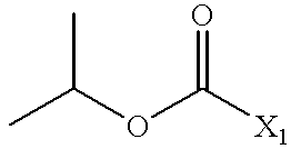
C(OC([X1])=O)(C)C
